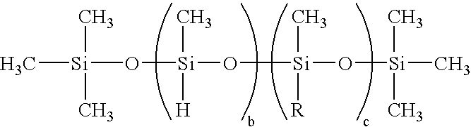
C[Si](C)(C)O[Si](C)([H])O[Si](C)([R])O[Si](C)(C)C
